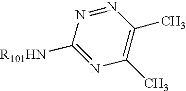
N1=NC([R101HN])=NC(C)=C1C
